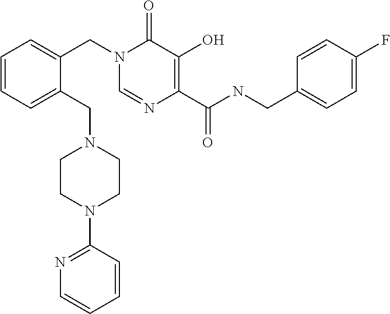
C1=NC(C(NCC2=CC=C(F)C=C2)=O)=C(O)C(=O)N1CC1=CC=CC=C1CN1CCN(C2=NC=CC=C2)CC1
